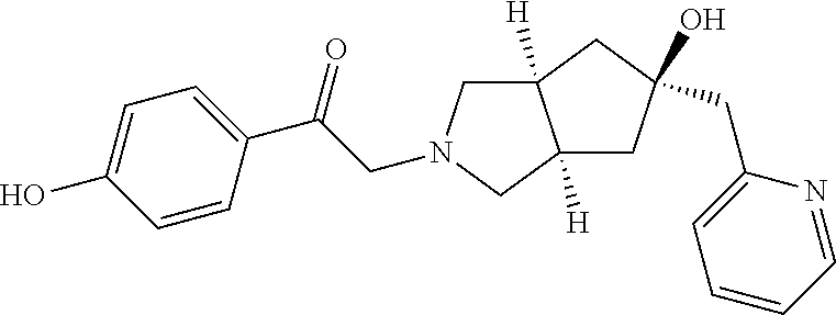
C(C(C1=CC=C(O)C=C1)=O)N1CC2([H])C([H])(C1)CC(CC1=CC=CC=N1)(O)C2
